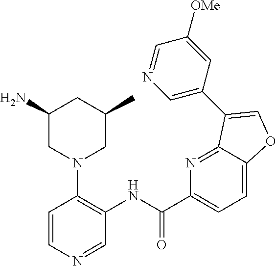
C1(N)CN(C2=C(NC(C3=CC=C4C(=N3)C(C3=CN=CC([OMe])=C3)=CO4)=O)C=NC=C2)CC(C)C1
